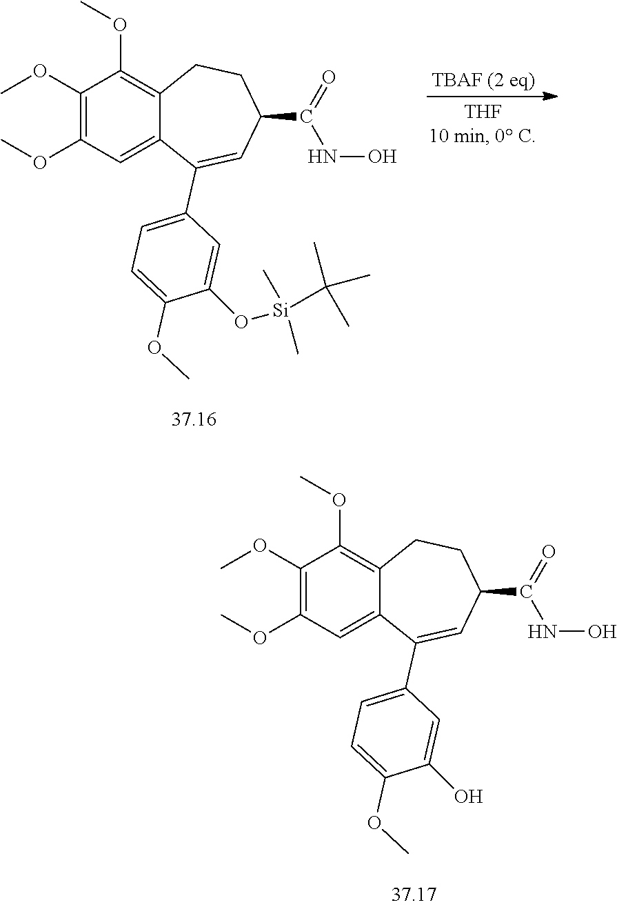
C1(OC)=C(OC)C=C2C(=C1OC)CCC(C(=O)NO)C=C2C1=CC=C(OC)C(O)=C1.C1(OC)=C(OC)C=C2C(=C1OC)CCC(C(=O)NO)C=C2C1=CC=C(OC)C(O[Si](C)(C)C(C)(C)C)=C1
